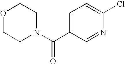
O1CCN(C(C2=CC=C(Cl)N=C2)=O)CC1
